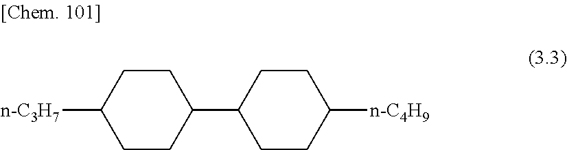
C1(C2CCC([n-C4H9])CC2)CCC([n-C3H7])CC1
